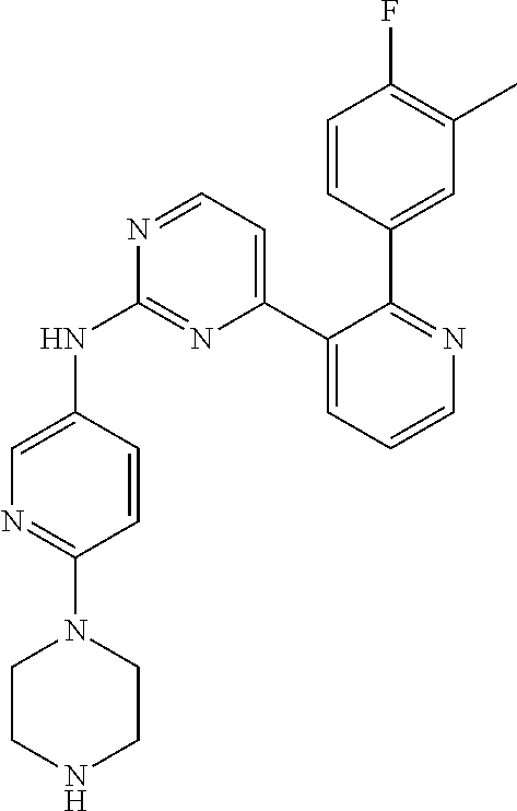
C1=CC(C2=NC=CC=C2C2=CC=NC(NC3=CN=C(N4CCNCC4)C=C3)=N2)=CC(C)=C1F
